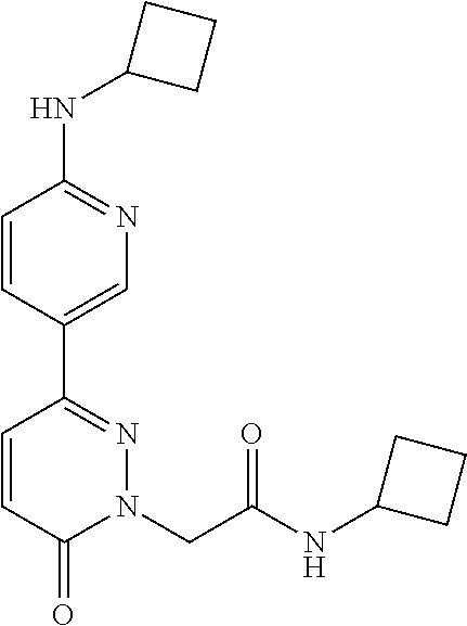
C1=CC(C2=NN(CC(NC3CCC3)=O)C(=O)C=C2)=CN=C1NC1CCC1
